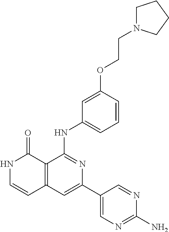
C12=C(C=C(C3=CN=C(N)N=C3)N=C1NC1=CC=CC(OCCN3CCCC3)=C1)C=CNC2=O
